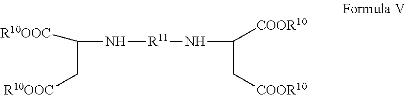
C(N[R11]NC(C[COOR10])[COOR10])(C[R10OOC])[R10OOC]
